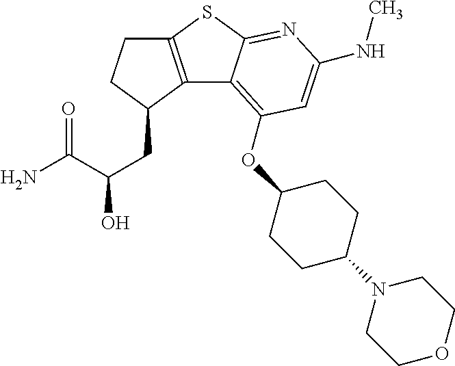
C1C2=C(C(CC(C(N)=O)O)C1)C1=C(OC3CCC(N4CCOCC4)CC3)C=C(NC)N=C1S2
